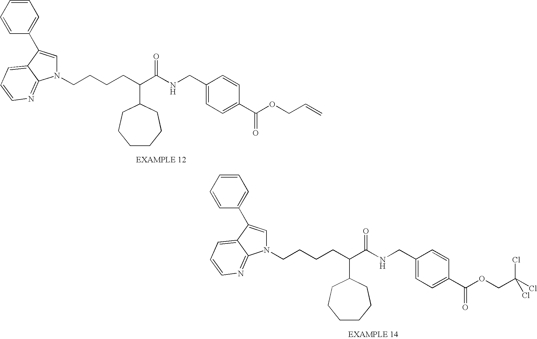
N1(CCCCC(C(NCC2=CC=C(C(OCC=C)=O)C=C2)=O)C2CCCCCC2)C=C(C2=CC=CC=C2)C2=CC=CN=C12.N1(CCCCC(C(NCC2=CC=C(C(OCC(Cl)(Cl)Cl)=O)C=C2)=O)C2CCCCCC2)C=C(C2=CC=CC=C2)C2=CC=CN=C12
